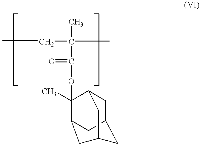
C1(OC(C(C)(CC)C)=O)(C)C2CC3CC1CC(C2)C3
